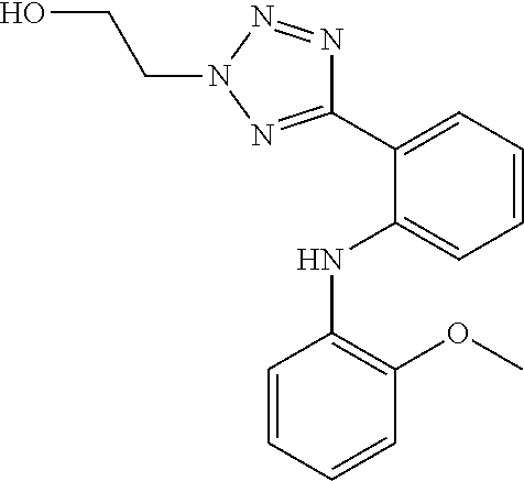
C1=CC=CC(OC)=C1NC1=CC=CC=C1C1=NN(CCO)N=N1
